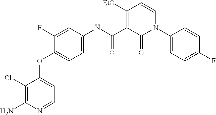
C1(Cl)=C(N)N=CC=C1OC1=CC=C(NC(C2=C([EtO])C=CN(C3=CC=C(F)C=C3)C2=O)=O)C=C1F
